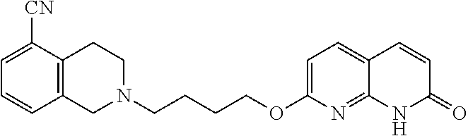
C1N(CCCCOC2=CC=C3C(=N2)NC(=O)C=C3)CCC2=C1C=CC=C2[CN]
